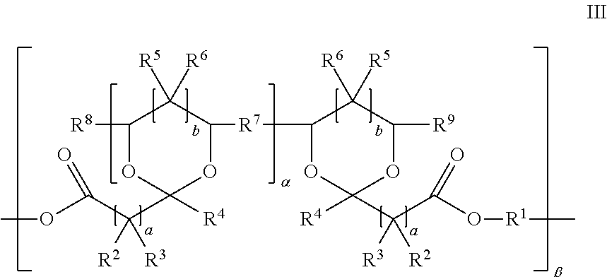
C1(C(C(OC)=O)([R3])[R2])([R4])OC([R7]C2OC(C(C(O[R1]C)=O)([R2])[R3])([R4])OC([R9])C2([R5])[R6])C([R6])([R5])C([R8])O1
